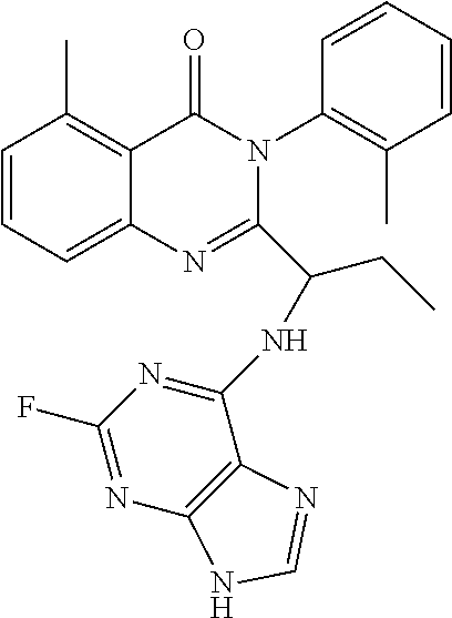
C1=CC=C2C(=C1C)C(=O)N(C1=C(C)C=CC=C1)C(C(CC)NC1=NC(F)=NC3=C1N=CN3)=N2
